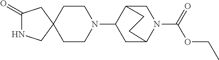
C1(=O)NCC2(C1)CCN(C1CC3N(C(OCC)=O)CC1CC3)CC2
